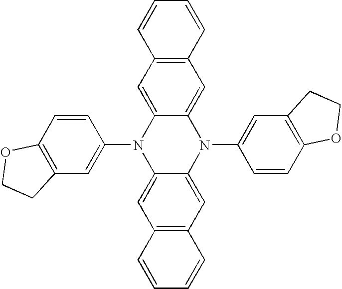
C1(N2C3=CC4=C(C=C3N(C3=CC5=C(C=C3)OCC5)C3=CC5=C(C=C23)C=CC=C5)C=CC=C4)=CC2=C(C=C1)OCC2
